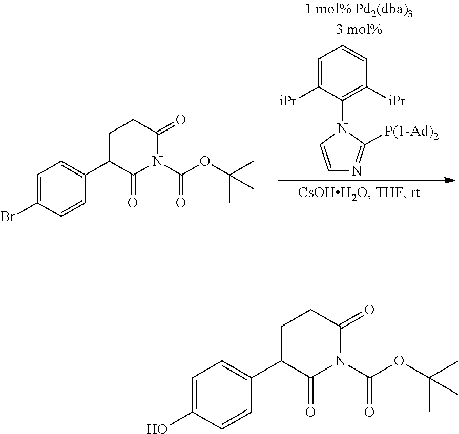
C1(C2=CC=C(Br)C=C2)C(=O)N(C(OC(C)(C)C)=O)C(=O)CC1.C1=C([iPr])C(N2C=CN=C2[P(1-Ad)2])=C([iPr])C=C1.C1(C2=CC=C(O)C=C2)C(=O)N(C(OC(C)(C)C)=O)C(=O)CC1
